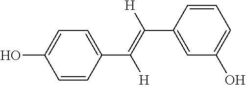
C1=CC(C(=C([H])C2=CC(O)=CC=C2)[H])=CC=C1O
